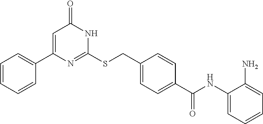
C1=CC(CSC2=NC(C3=CC=CC=C3)=CC(=O)N2)=CC=C1C(NC1=CC=CC=C1N)=O
